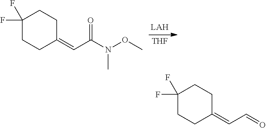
[THF].C1(F)(F)CCC(=CC(N(C)OC)=O)CC1.C1(F)(F)CCC(=CC=O)CC1
